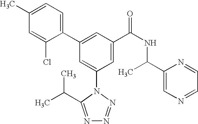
C1(C2=CC(C(NC(C3=CN=CC=N3)C)=O)=CC(N3C(C(C)C)=NN=N3)=C2)=CC=C(C)C=C1Cl
